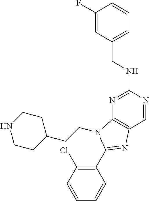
C1(C2=NC3=C(N=C(NCC4=CC=CC(F)=C4)N=C3)N2CCC2CCNCC2)=C(Cl)C=CC=C1
